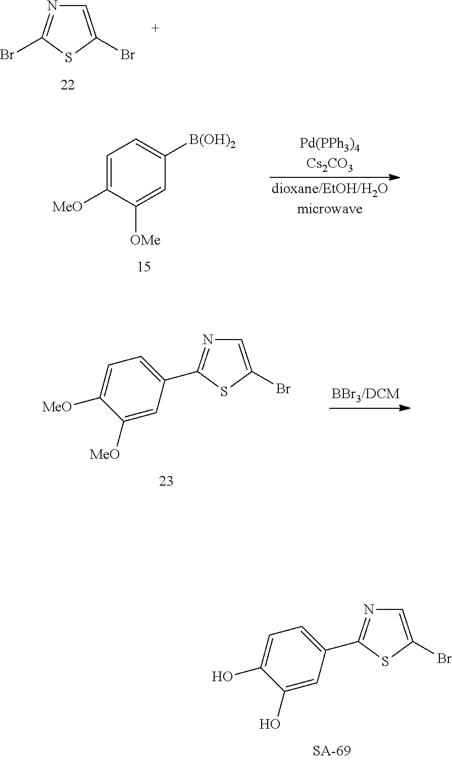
C1=C(Br)SC(C2=CC=C(O)C(O)=C2)=N1.C1=C(Br)SC(Br)=N1.C1=C([MeO])C([OMe])=CC([B(OH)2])=C1.C1=C(Br)SC(C2=CC=C([MeO])C([MeO])=C2)=N1
